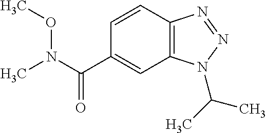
C1=CC2=C(C=C1C(N(C)OC)=O)N(C(C)C)N=N2
